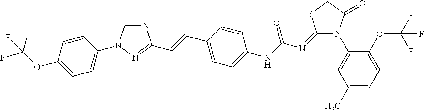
N1=CN(C2=CC=C(OC(F)(F)F)C=C2)N=C1C=CC1=CC=C(NC(N=C2N(C3=CC(C)=CC=C3OC(F)(F)F)C(=O)CS2)=O)C=C1
